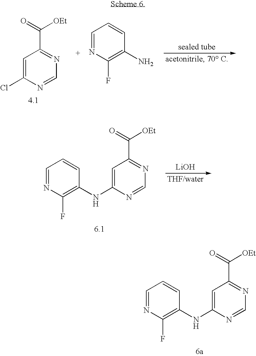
C1=NC(F)=C(NC2=CC(C([OEt])=O)=NC=N2)C=C1.C1=C(Cl)N=CN=C1C(=O)[OEt].C1=NC(F)=C(N)C=C1.[LiOH].C1=NC(F)=C(NC2=CC(C([OEt])=O)=NC=N2)C=C1
